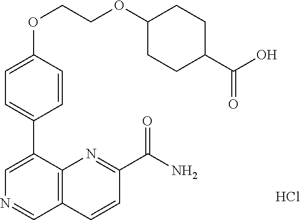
C1(OCCOC2CCC(C(O)=O)CC2)=CC=C(C2=CN=CC3=C2N=C(C(N)=O)C=C3)C=C1.Cl
